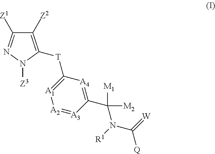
C1([Z2])=C([T]C2=[A1][A2]=[A3]C(C([M2])(N([R1])C(=[W])[Q])[M1])=[A4]2)N([Z3])N=C1[Z1]
